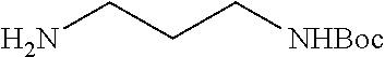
NCCC[NHBoc]
